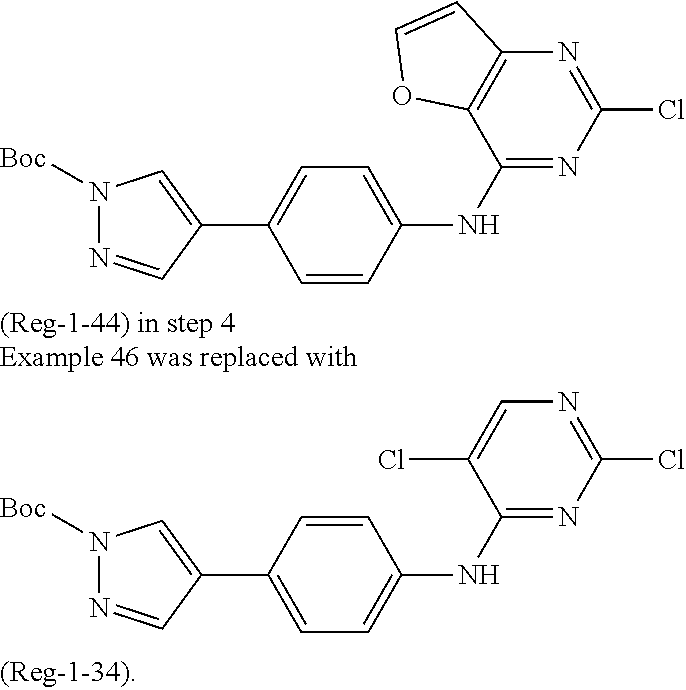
C1(NC2=CC=C(C3=CN([Boc])N=C3)C=C2)=NC(Cl)=NC2=C1OC=C2.C1(NC2=CC=C(C3=CN([Boc])N=C3)C=C2)=NC(Cl)=NC=C1Cl
